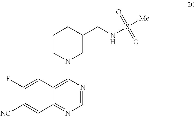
C1(F)=CC2=C(N3CC(CNS([Me])(=O)=O)CCC3)N=CN=C2C=C1[NC]
